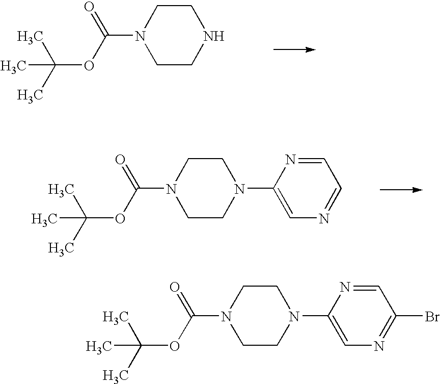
C1CNCCN1C(OC(C)(C)C)=O.C1CN(C2=CN=CC=N2)CCN1C(OC(C)(C)C)=O.C1CN(C2=CN=C(Br)C=N2)CCN1C(OC(C)(C)C)=O
